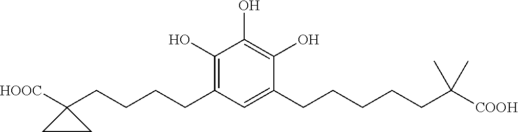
C1(O)=C(O)C(CCCCCC(C)(C)[COOH])=CC(CCCCC2([HOOC])CC2)=C1O
